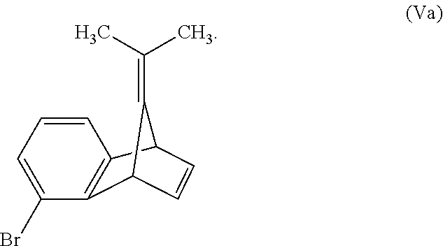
C12=C(C3C=CC1C3=C(C)C)C=CC=C2Br
